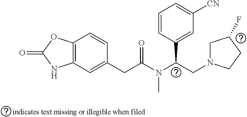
C12=C(C=CC(CC(=O)N(C(CN3CC(F)CC3)C3=CC([CN])=CC=C3)C)=C1)OC(=O)N2
